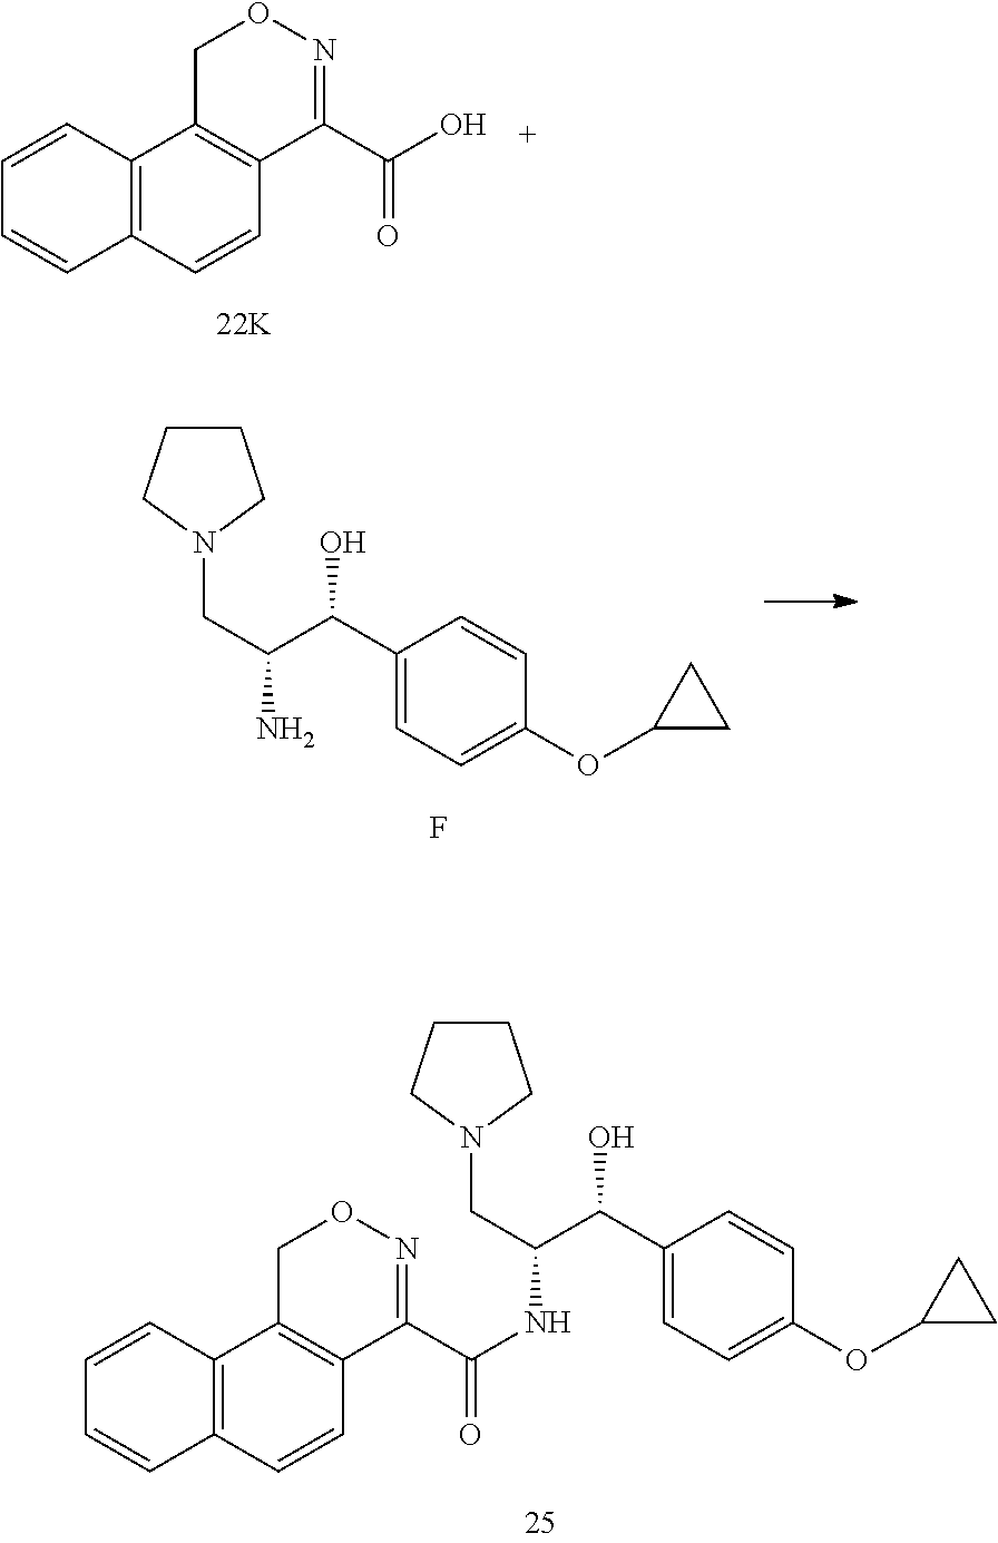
C12=C(C=CC3=C1CON=C3C(O)=O)C=CC=C2.F.C1(C(C(CN2CCCC2)N)O)=CC=C(OC2CC2)C=C1.C1(C(C(CN2CCCC2)NC(C2=NOCC3=C2C=CC2=C3C=CC=C2)=O)O)=CC=C(OC2CC2)C=C1
